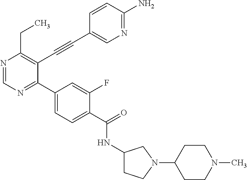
N1=CN=C(C2=CC=C(C(=O)NC3CCN(C4CCN(C)CC4)C3)C(F)=C2)C(C#CC2=CN=C(N)C=C2)=C1CC
